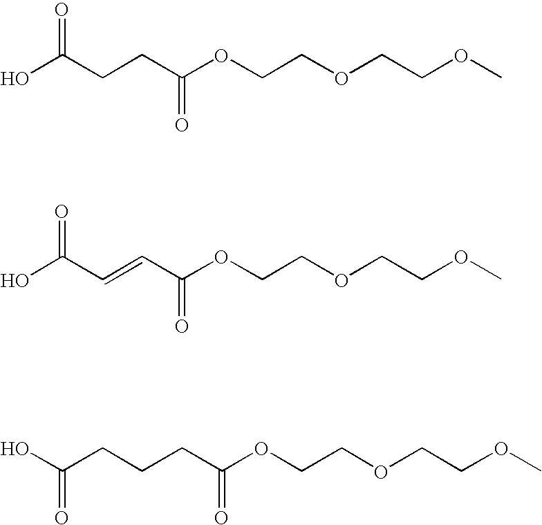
OC(CCC(OCCOCCOC)=O)=O.OC(C=CC(OCCOCCOC)=O)=O.C(CCCC(OCCOCCOC)=O)(O)=O
